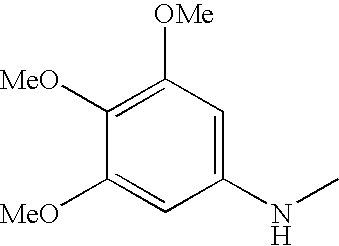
C1([MeO])=C([OMe])C=C(NC)C=C1[MeO]
